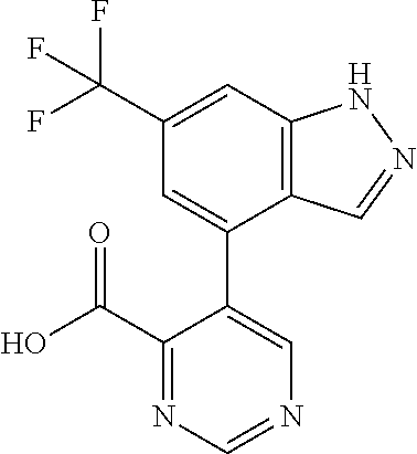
C12=C(C=C(C(F)(F)F)C=C1C1=CN=CN=C1C(O)=O)NN=C2
